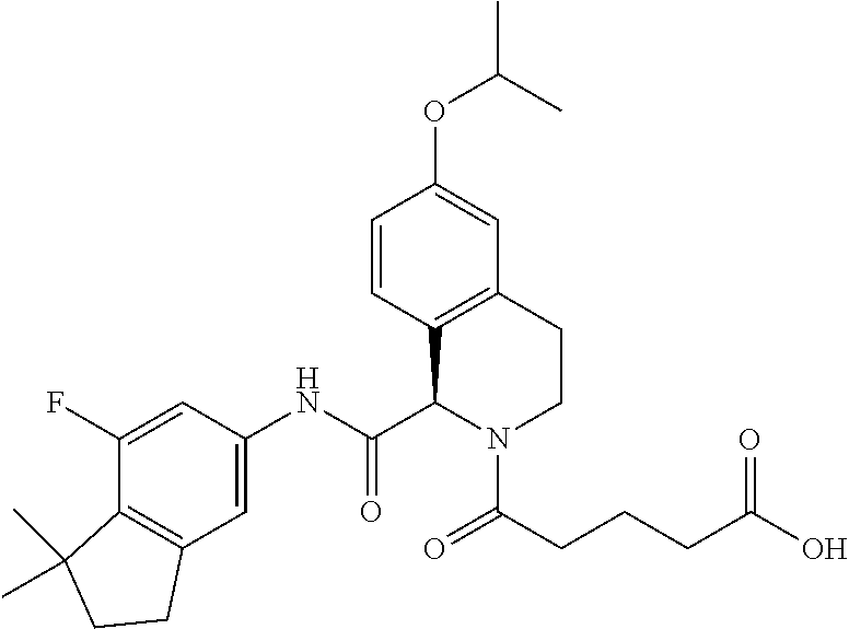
C1=CC2=C(C=C1OC(C)C)CCN(C(CCCC(O)=O)=O)C2C(NC1=CC2=C(C(F)=C1)C(C)(C)CC2)=O
